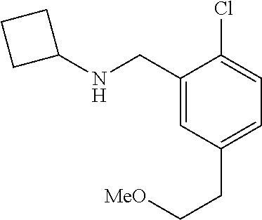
C1(CNC2CCC2)=CC(CC[MeO])=CC=C1Cl
